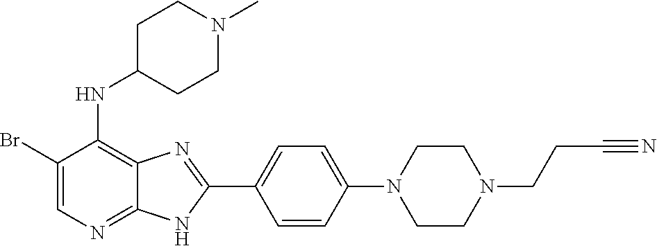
C1(Br)=CN=C2C(=C1NC1CCN(C)CC1)N=C(C1=CC=C(N3CCN(CCC#N)CC3)C=C1)N2
